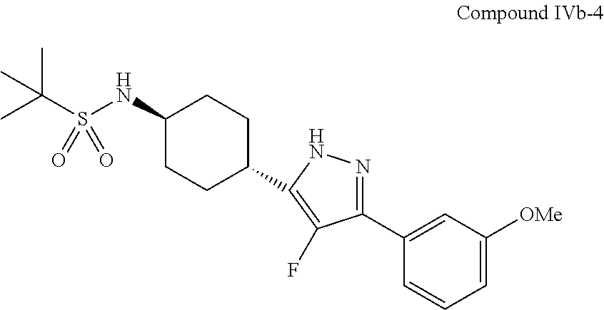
C1(NS(C(C)(C)C)(=O)=O)CCC(C2=C(F)C(C3=CC([OMe])=CC=C3)=NN2)CC1
